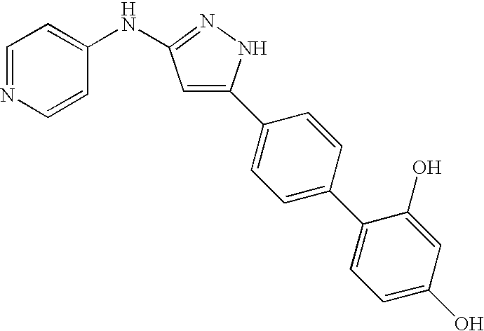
C1=NC=CC(NC2=NNC(C3=CC=C(C4=CC=C(O)C=C4O)C=C3)=C2)=C1
